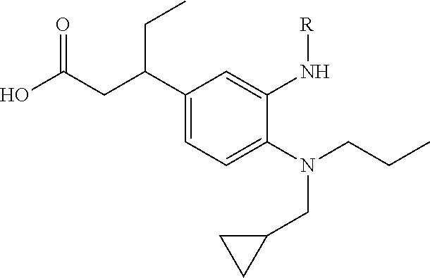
N(CC1CC1)(CCC)C1=CC=C(C(CC(O)=O)CC)C=C1N[R]
